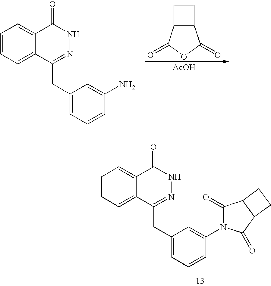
C1=CC=C2C(=C1)C(=O)NN=C2CC1=CC=CC(N)=C1.C12C(C(=O)OC1=O)CC2.[AcOH].C1=CC=C2C(=C1)C(=O)NN=C2CC1=CC=CC(N2C(=O)C3C(C2=O)CC3)=C1
